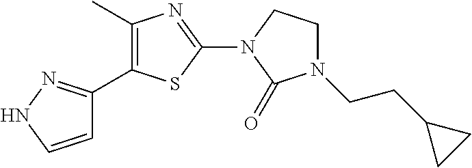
C1=CNN=C1C1=C(C)N=C(N2C(=O)N(CCC3CC3)CC2)S1
